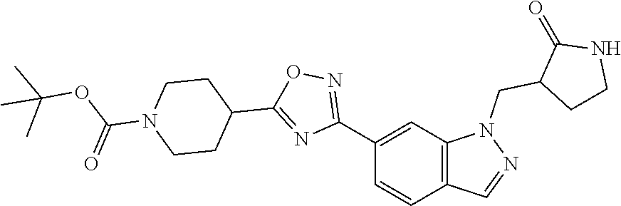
C12=C(C=C(C3=NOC(C4CCN(C(OC(C)(C)C)=O)CC4)=N3)C=C1)N(CC1CCNC1=O)N=C2
